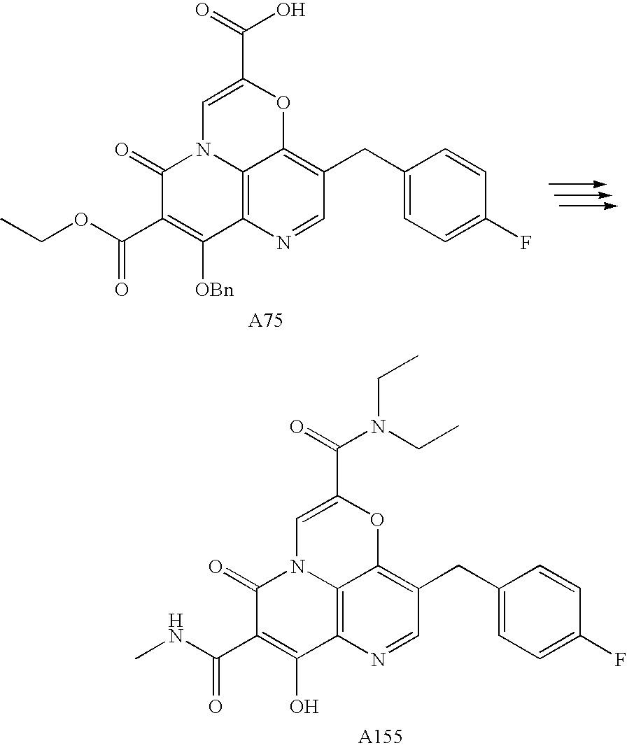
C1=NC2=C3C(=C1CC1=CC=C(F)C=C1)OC(C(=O)O)=CN3C(=O)C(C(=O)OCC)=C2[OBn].[A75].C1=NC2=C3C(=C1CC1=CC=C(F)C=C1)OC(C(=O)N(CC)CC)=CN3C(=O)C(C(=O)NC)=C2O.[A155]
